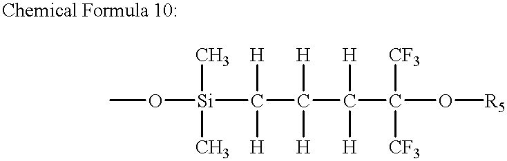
CO[Si](C)(C)C([H])([H])C([H])([H])C([H])([H])C(O[R5])([CF3])[CF3]
